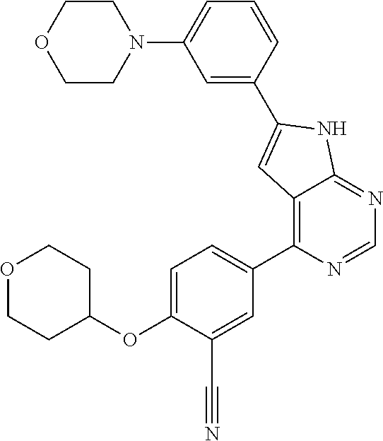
O1CCC(OC2=CC=C(C3=C4C(=NC=N3)NC(C3=CC(N5CCOCC5)=CC=C3)=C4)C=C2C#N)CC1
